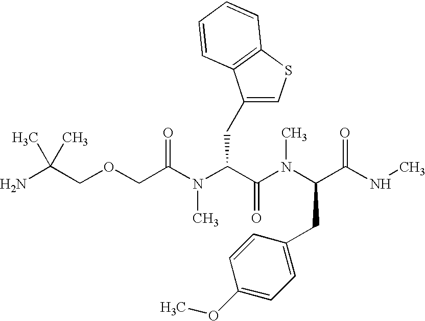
NC(COCC(N(C(C(N(C(C(NC)=O)CC1=CC=C(OC)C=C1)C)=O)CC1=CSC2=C1C=CC=C2)C)=O)(C)C
